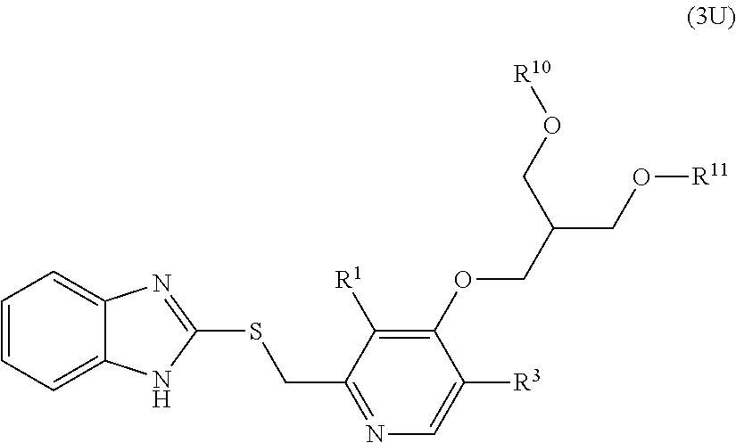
C12=CC=CC=C1N=C(SCC1=NC=C([R3])C(OCC(CO[R11])CO[R10])=C1[R1])N2
